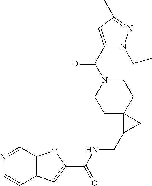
C12=C(C=NC=C1)OC(C(NCC1CC13CCN(C(=O)C1=CC(C)=NN1CC)CC3)=O)=C2
